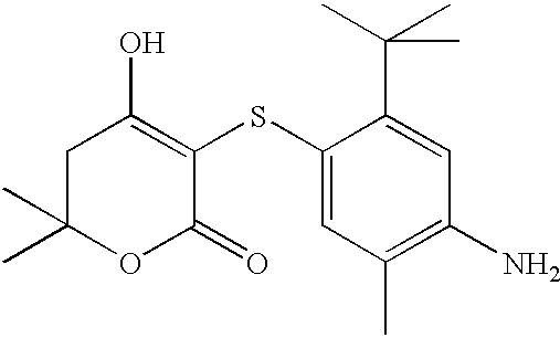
C1(SC2=C(O)CC(C)(C)OC2=O)=CC(C)=C(N)C=C1C(C)(C)C
